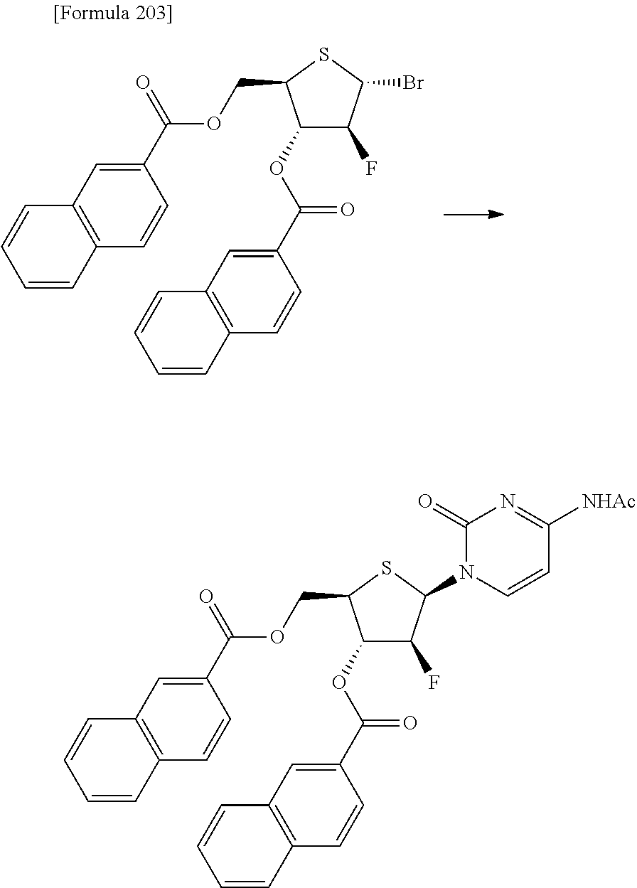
C1(C(=O)OCC2C(OC(C3=CC4=C(C=C3)C=CC=C4)=O)C(F)C(Br)S2)=CC2=C(C=C1)C=CC=C2.C1(C(=O)OCC2C(OC(C3=CC4=C(C=C3)C=CC=C4)=O)C(F)C(N3C=CC([NHAc])=NC3=O)S2)=CC2=C(C=C1)C=CC=C2
